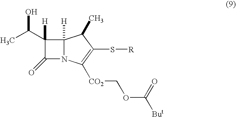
C1(C(C)O)([H])C(=O)N2C1([H])C(C)C(S[R])=C2[CO2]COC([But])=O
